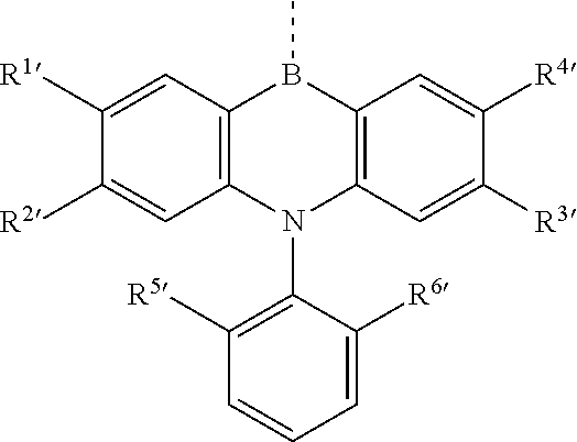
CB1C2=C(C=C([R3])C([R4])=C2)N(C2=C([R5])C=CC=C2[R6])C2=C1C=C([R1])C([R2])=C2
